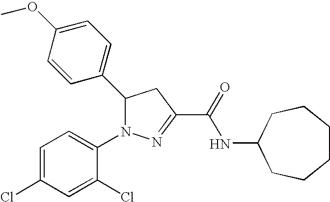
C1(C2N(C3=CC=C(Cl)C=C3Cl)N=C(C(=O)NC3CCCCCC3)C2)=CC=C(OC)C=C1
